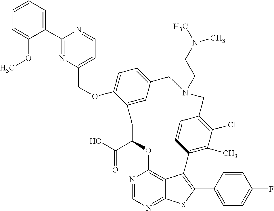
C1(C2=NC(COC3=CC=C4C=C3CC(C(O)=O)OC3=C5C(=NC=N3)SC(C3=CC=C(F)C=C3)=C5C3=C(C)C(Cl)=C(C=C3)CN(CCN(C)C)C4)=CC=N2)=CC=CC=C1OC
